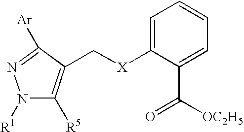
C1=C([X]CC2=C([R5])N([R1])N=C2[Ar])C(C([OC2H5])=O)=CC=C1
